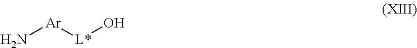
N[Ar][L*]O
